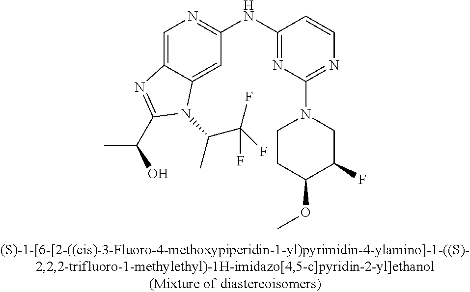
C1=C2C(=CC(NC3=NC(N4CCC(OC)C(F)C4)=NC=C3)=N1)N(C(C(F)(F)F)C)C(C(C)O)=N2
